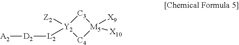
[Y2]1([L2][D2][A2])([Z2])[C4][M5]([X9])([X10])[C3]1
